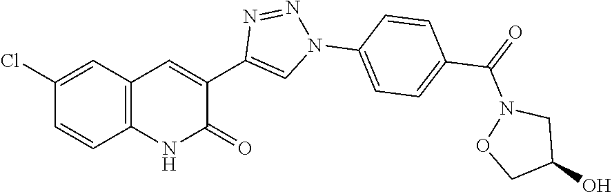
C12=C(C=C(Cl)C=C1)C=C(C1=CN(C3=CC=C(C(N4OCC(O)C4)=O)C=C3)N=N1)C(=O)N2
